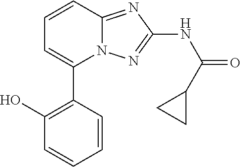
C1(O)=C(C2=CC=CC3=NC(NC(=O)C4CC4)=NN23)C=CC=C1
